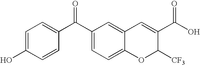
C1=CC(O)=CC=C1C(C1=CC=C2C(=C1)C=C(C(O)=O)C([CF3])O2)=O
